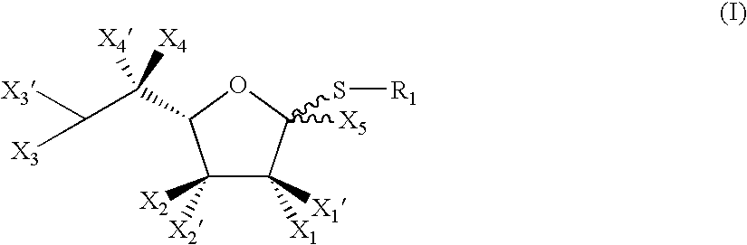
C1([X2])([X2])C([X1])([X1])C(S[R1])([X5])OC1C(C([X3])[X3])([X4])[X4]
